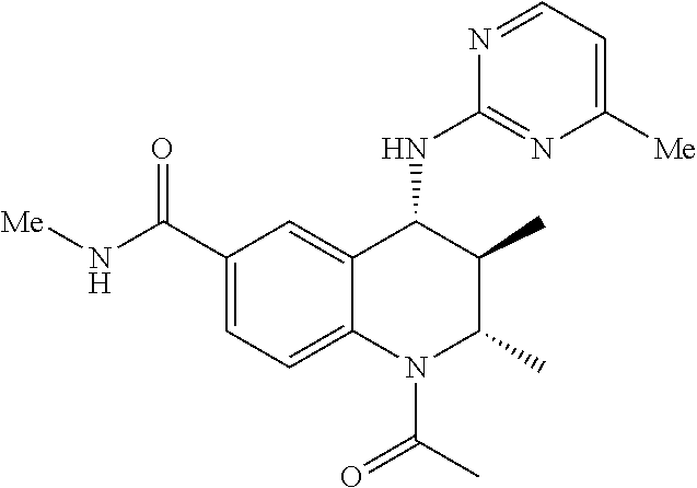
C1(C(N[Me])=O)=CC=C2C(=C1)C(NC1=NC([Me])=CC=N1)C(C)C(C)N2C(C)=O
